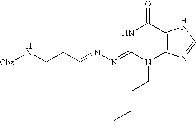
N1C(=NN=CCCN[Cbz])N(CCCCC)C2=C(C1=O)NC=N2
